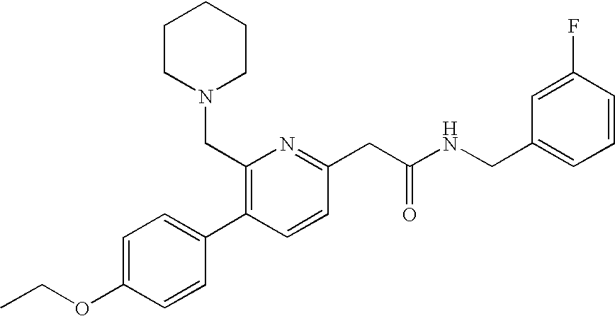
C1(OCC)=CC=C(C2=C(CN3CCCCC3)N=C(CC(NCC3=CC=CC(F)=C3)=O)C=C2)C=C1
